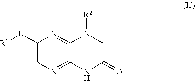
C1([L][R1])=CN=C2C(=N1)N([R2])CC(=O)N2
